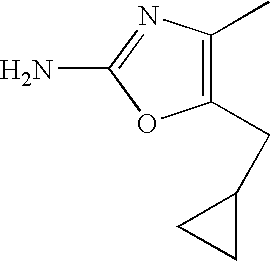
C1(CC2CC2)=C(C)N=C(N)O1
